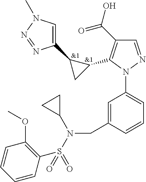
[&1].C1(C(O)=O)=C(C2C(C3=CN(C)N=N3)C2)N(C2=CC=CC(CN(S(C3=C(OC)C=CC=C3)(=O)=O)C3CC3)=C2)N=C1.[&1]
